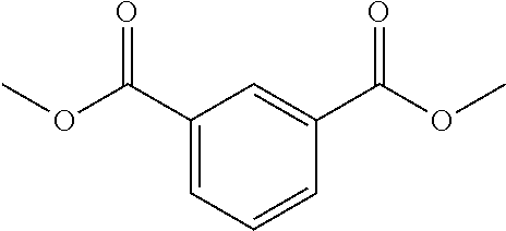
C1(C(OC)=O)=CC=CC(C(OC)=O)=C1
